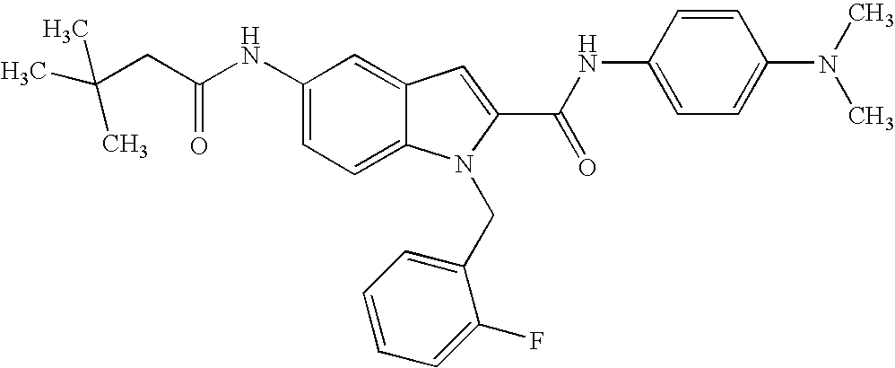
C(CC(NC1=CC=C2C(=C1)C=C(C(NC1=CC=C(N(C)C)C=C1)=O)N2CC1=CC=CC=C1F)=O)(C)(C)C
